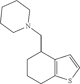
C12=C(C=CS1)C(CN1CCCCC1)CCC2
